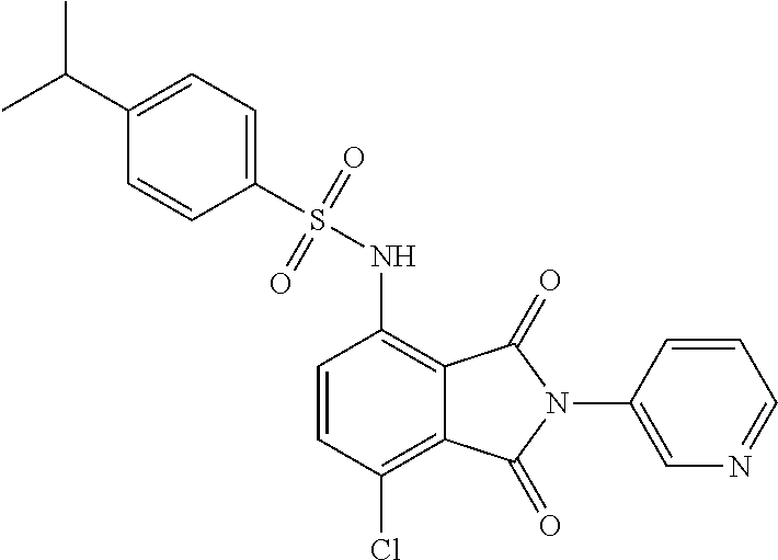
C1(N2C(=O)C3=C(NS(=O)(=O)C4=CC=C(C(C)C)C=C4)C=CC(Cl)=C3C2=O)=CN=CC=C1
